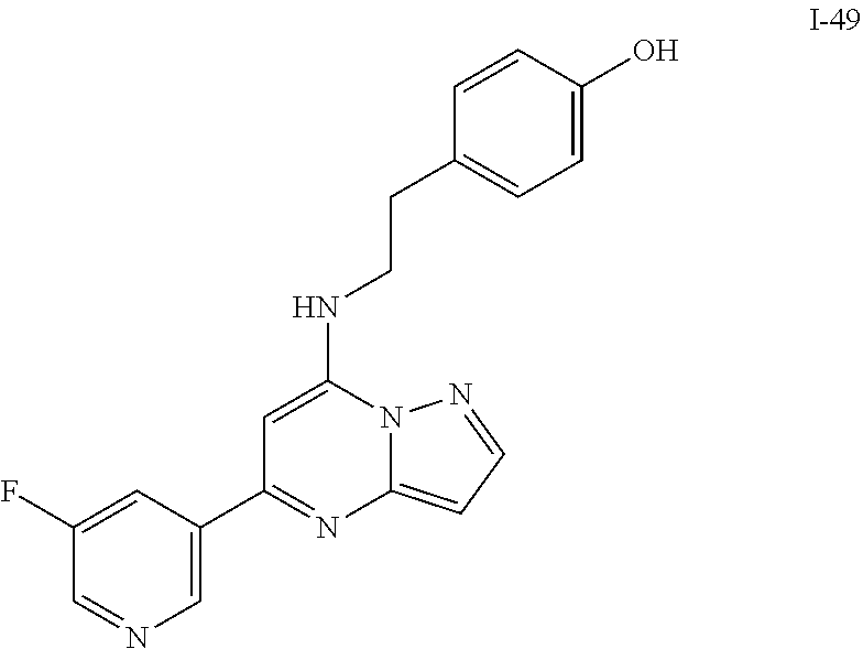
C1=C(C2=NC3=CC=NN3C(NCCC3=CC=C(O)C=C3)=C2)C=C(F)C=N1
